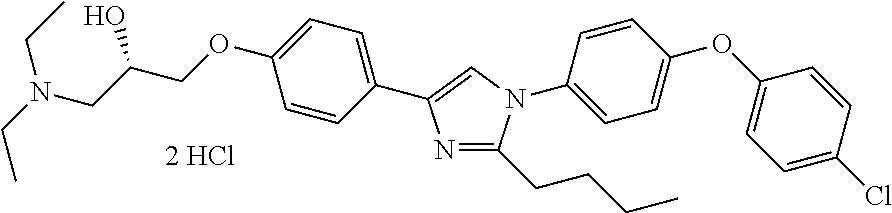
N1=C(CCCC)N(C2=CC=C(OC3=CC=C(Cl)C=C3)C=C2)C=C1C1=CC=C(OCC(CN(CC)CC)O)C=C1
